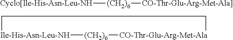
[Ile-His-Asn-Leu-NH]1[(CH2)6][CO-Thr-Glu-Arg-Met-Ala]CC1.[Cyclo[Ile-His-Asn-Leu-NH][(CH2)6][CO-Thr-Glu-Arg-Met-Ala]]
